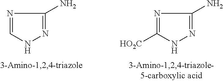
N1=CNN=C1N.N1=C([HO2C])NN=C1N
